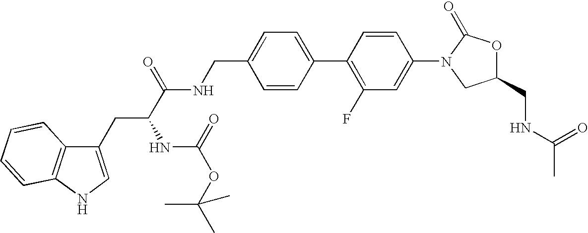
C1(CNC(C(NC(OC(C)(C)C)=O)CC2=CNC3=C2C=CC=C3)=O)=CC=C(C2=C(F)C=C(N3CC(CNC(C)=O)OC3=O)C=C2)C=C1
